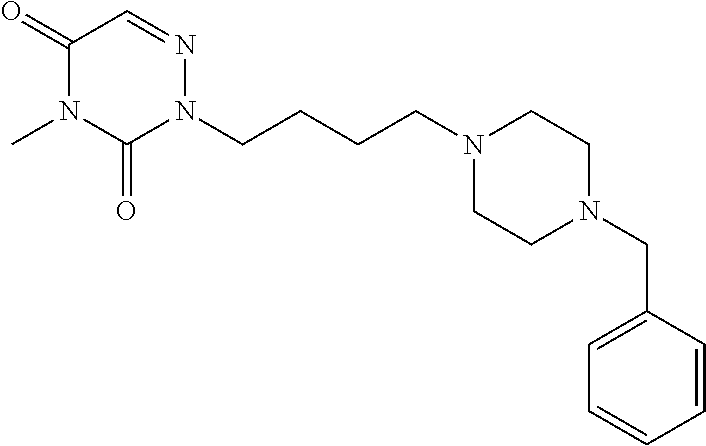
C1(=O)N(C)C(=O)N(CCCCN2CCN(CC3=CC=CC=C3)CC2)N=C1
